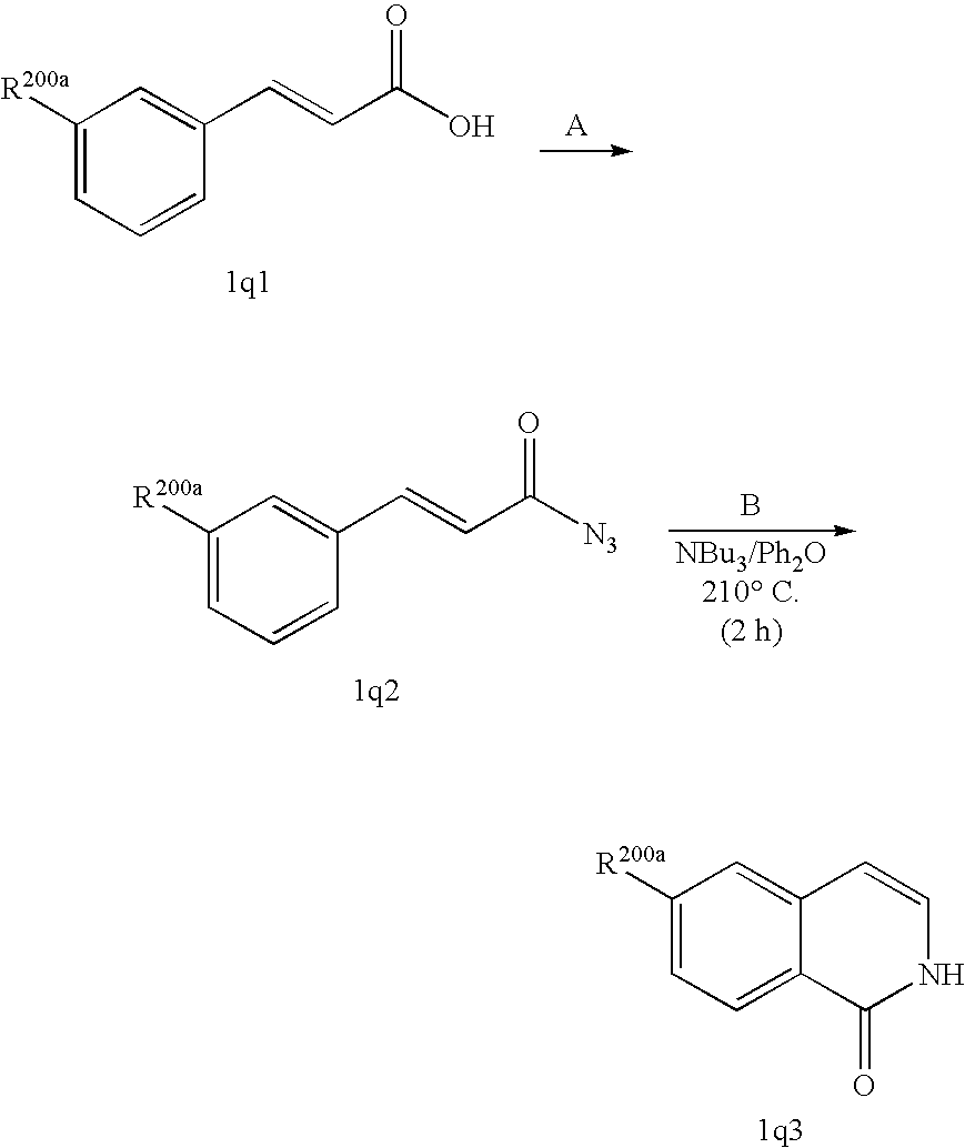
C12=CC=C([R200a])C=C1C=CNC2=O.C1(C=CC(O)=O)=CC([R200a])=CC=C1.B.C1(C=CC([N3])=O)=CC([R200a])=CC=C1
